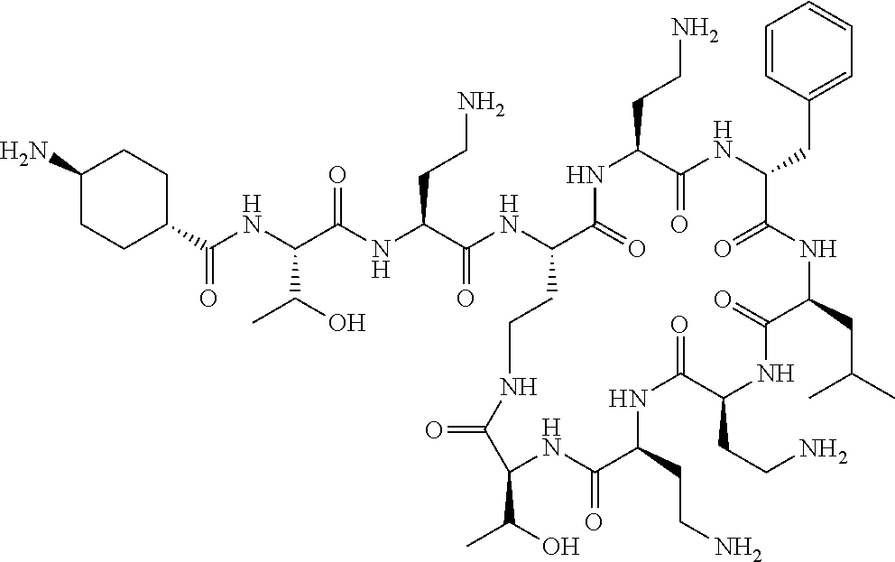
C(NC(C(NC(C(NC1C(=O)NC(CCN)C(=O)NC(CC2=CC=CC=C2)C(=O)NC(CC(C)C)C(=O)NC(CCN)C(=O)NC(CCN)C(=O)NC(C(O)C)C(=O)NCC1)=O)CCN)=O)C(O)C)(=O)C1CCC(N)CC1
